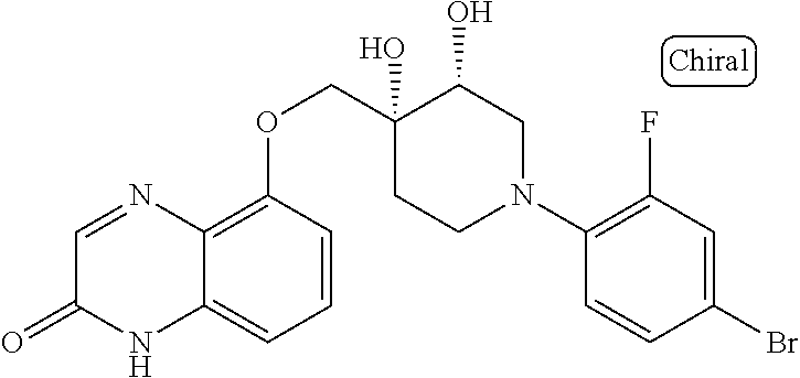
C1(N2CC(O)C(O)(COC3=C4C(=CC=C3)NC(=O)C=N4)CC2)=C(F)C=C(Br)C=C1
